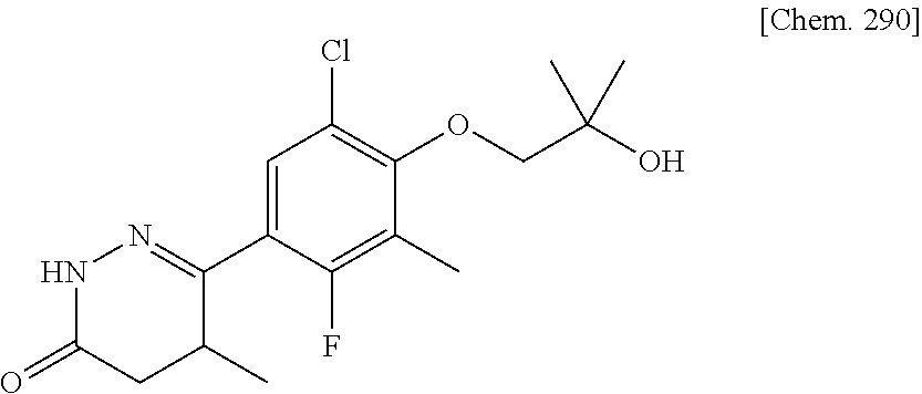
C1(C2=NNC(=O)CC2C)=CC(Cl)=C(OCC(C)(C)O)C(C)=C1F
